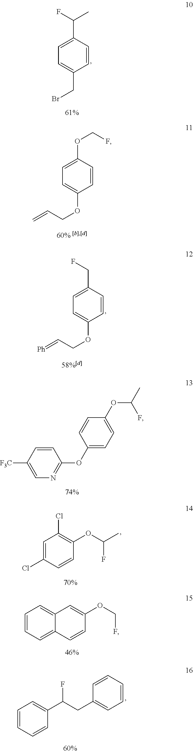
C1=C(Cl)C=CC(OC(C)F)=C1Cl.C1=CC(OCF)=CC=C1OCC=C.C1=CC(CF)=CC=C1OCC=[Ph].[F3C]C1=CN=C(OC2=CC=C(OC(C)F)C=C2)C=C1.C1=CC(C(F)C)=CC=C1CBr.C1=CC=C2C(=C1)C=C(OCF)C=C2.C1=CC=CC(C(CC2=CC=CC=C2)F)=C1
